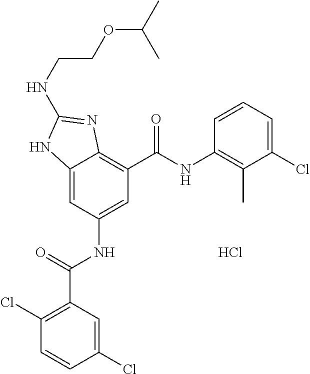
C12=CC(NC(C3=C(Cl)C=CC(Cl)=C3)=O)=CC(C(NC3=C(C)C(Cl)=CC=C3)=O)=C1N=C(NCCOC(C)C)N2.Cl
